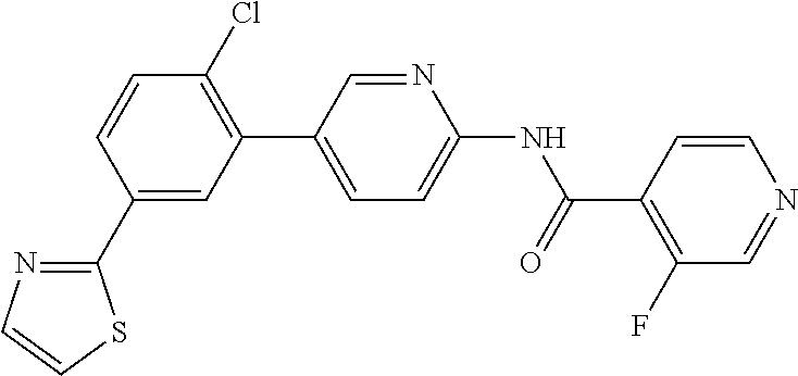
C1(C2=CC(C3=CC=C(NC(C4=C(F)C=NC=C4)=O)N=C3)=C(Cl)C=C2)=NC=CS1
